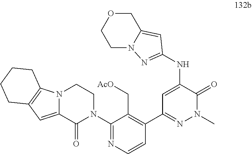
N(C1=CC(C2=C(C[AcO])C(N3CCN4C(=CC5=C4CCCC5)C3=O)=NC=C2)=NN(C)C1=O)C1=NN2CCOCC2=C1
